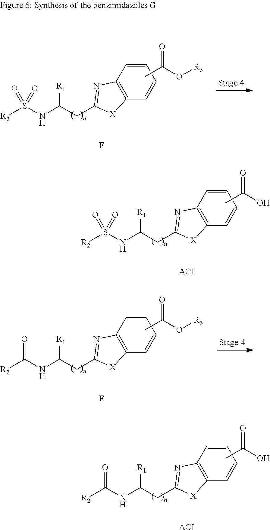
C1=CC=CC2=C1N=C(CC(NS([R2])(=O)=O)[R1])[X]2.CC(O[R3])=O.F.C1=CC=CC2=C1N=C(CC(NS([R2])(=O)=O)[R1])[X]2.CC(O)=O.[ACI].C1=CC=CC2=C1N=C(CC(NC([R2])=O)[R1])[X]2.CC(O[R3])=O.F.C1=CC=CC2=C1N=C(CC(NC([R2])=O)[R1])[X]2.CC(O)=O.[ACI]
